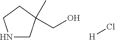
N1CC(CO)(C)CC1.[H]Cl
